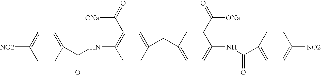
C1=C([NO2])C=CC(C(NC2=C(C(=O)[ONa])C=C(CC3=CC=C(NC(C4=CC=C([NO2])C=C4)=O)C(C(=O)[ONa])=C3)C=C2)=O)=C1
